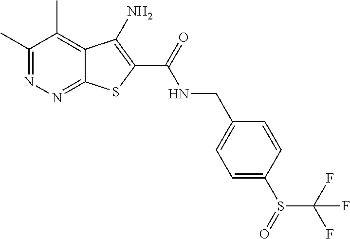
C1(C)=NN=C2C(=C1C)C(N)=C(C(=O)NCC1=CC=C(S(=O)C(F)(F)F)C=C1)S2
